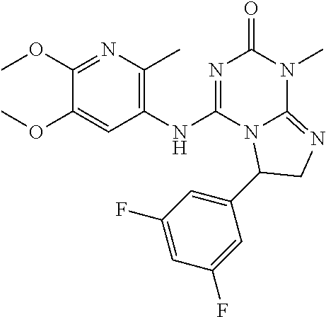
C1(OC)=NC(C)=C(NC2=NC(=O)N(C)C3=NCC(C4=CC(F)=CC(F)=C4)N23)C=C1OC
